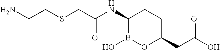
S(CC(NC1B(O)OC(CC(O)=O)CC1)=O)CCN
